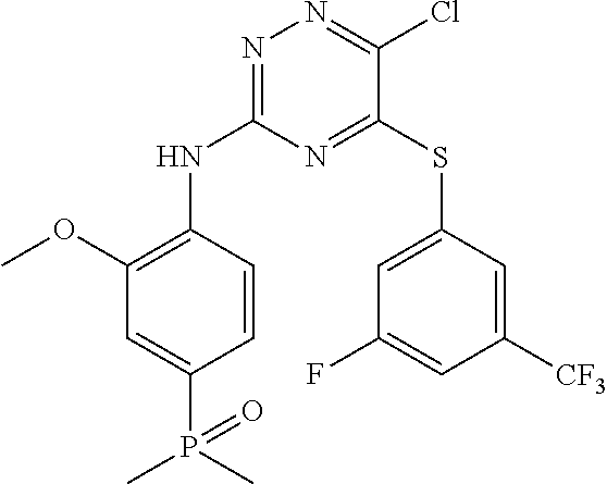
C1=CC(NC2=NN=C(Cl)C(SC3=CC(F)=CC([CF3])=C3)=N2)=C(OC)C=C1P(=O)(C)C
